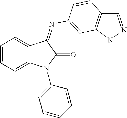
C1=CC=C2C(=C1)C(=NC1=CC3=C(C=NN3)C=C1)C(=O)N2C1=CC=CC=C1
